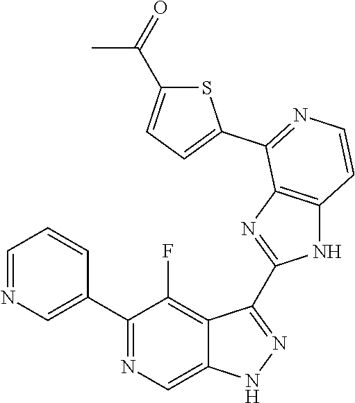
C1=NC=C(C2=NC=C3C(=C2F)C(C2=NC4=C(N2)C=CN=C4C2=CC=C(C(=O)C)S2)=NN3)C=C1
